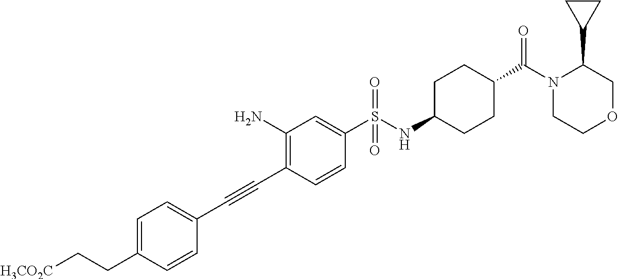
[H3CO2C]CCC1=CC=C(C#CC2=C(N)C=C(S(NC3CCC(C(N4CCOCC4C4CC4)=O)CC3)(=O)=O)C=C2)C=C1
